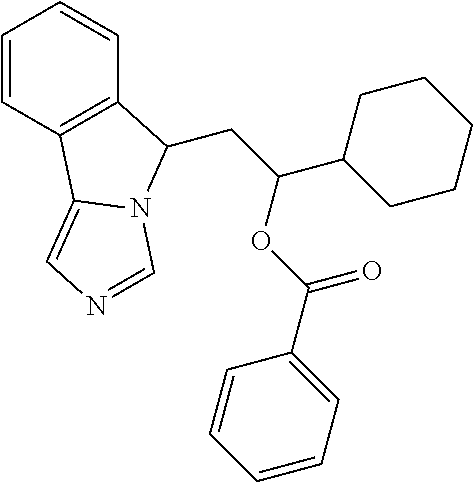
C1=CC2=C(C=C1)C(CC(C1CCCCC1)OC(=O)C1=CC=CC=C1)N1C2=CN=C1
